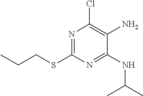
N1=C(SCCC)N=C(NC(C)C)C(N)=C1Cl
